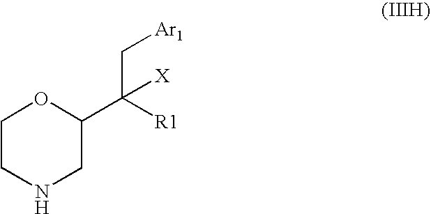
C1CNCC(C([R1])([X])C[Ar1])O1
